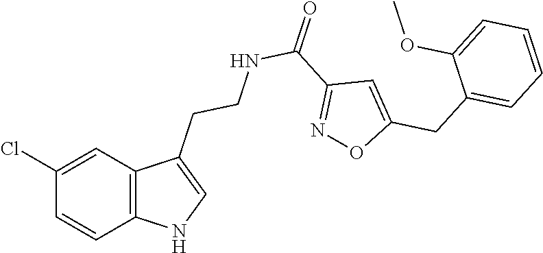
C12=C(C=C(Cl)C=C1)C(CCNC(C1=NOC(CC3=CC=CC=C3OC)=C1)=O)=CN2
